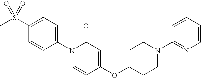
C1(S(C)(=O)=O)=CC=C(N2C=CC(OC3CCN(C4=NC=CC=C4)CC3)=CC2=O)C=C1
